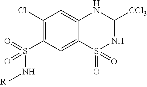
C12=CC(Cl)=C(S(=O)(N[R1])=O)C=C1S(=O)(=O)NC([CCl3])N2
